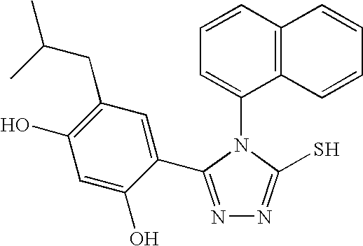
N1=C(C2=CC(CC(C)C)=C(O)C=C2O)N(C2=CC=CC3=C2C=CC=C3)C(S)=N1
